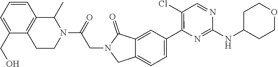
C1(NC2CCOCC2)=NC(C2=CC=C3C(=C2)C(=O)N(CC(N2C(C)C4=C(C(CO)=CC=C4)CC2)=O)C3)=C(Cl)C=N1
